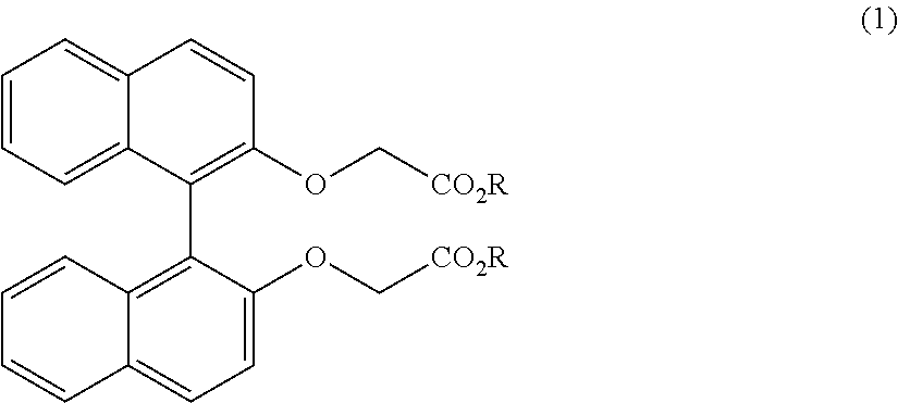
C1=CC=C2C(=C1)C=CC(OC[CO2R])=C2C1=C2C(=CC=C1OC[CO2R])C=CC=C2
